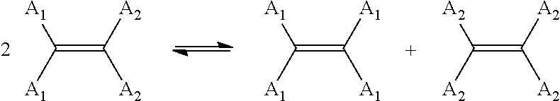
C(=C([A2])[A2])([A1])[A1].C(=C([A1])[A1])([A1])[A1].C(=C([A2])[A2])([A2])[A2]
